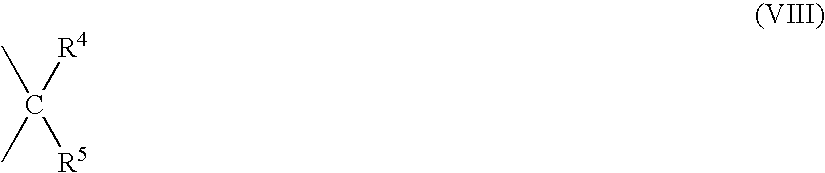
C([R4])([R5])(C)C
